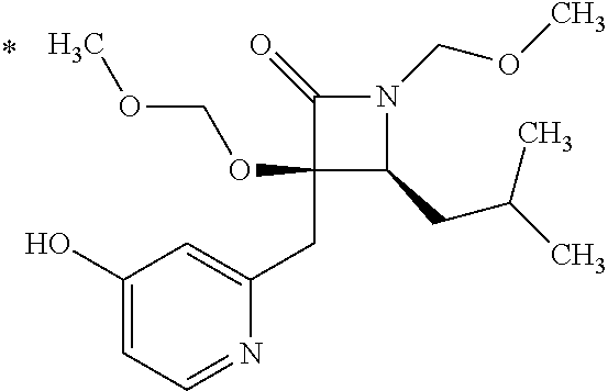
C1(CC2=CC(O)=CC=N2)(OCOC)C(CC(C)C)N(COC)C1=O
